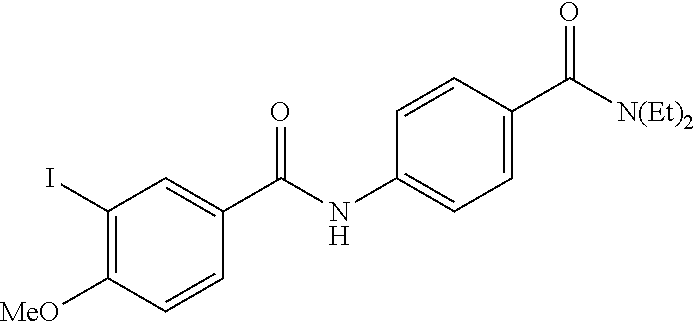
C1(NC(C2=CC(I)=C([MeO])C=C2)=O)=CC=C(C(=O)[N(Et)2])C=C1
